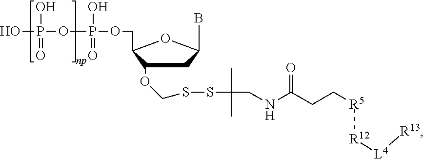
N(C(CC[R5][R12][L4][R13])=O)CC(SSCOC1CC(B)OC1COP(O)(=O)OP(O)(=O)O)(C)C
